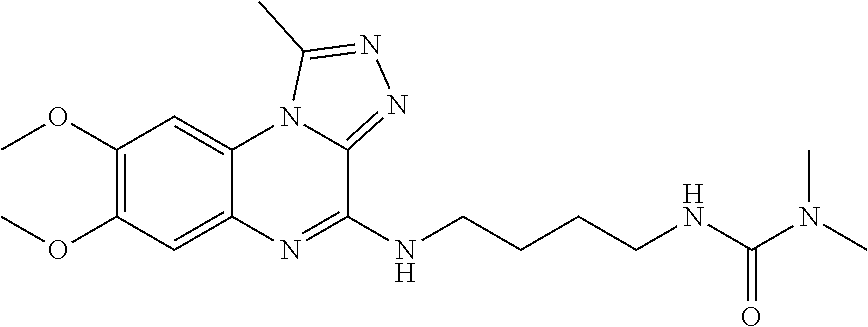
C1(OC)=C(OC)C=C2C(=C1)N1C(=NN=C1C)C(NCCCCNC(N(C)C)=O)=N2
